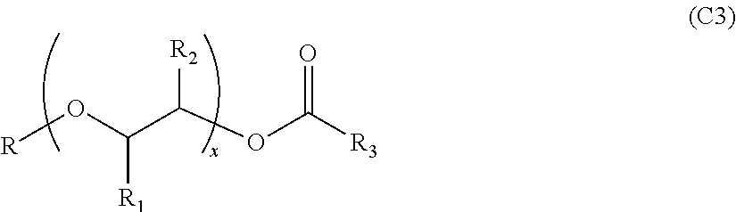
[R]OC(C(OC([R3])=O)[R2])[R1]
